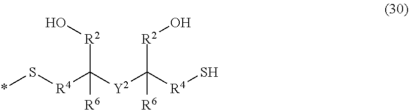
*S[R4]C([Y2]C([R4]S)([R2]O)[R6])([R6])[R2]O
